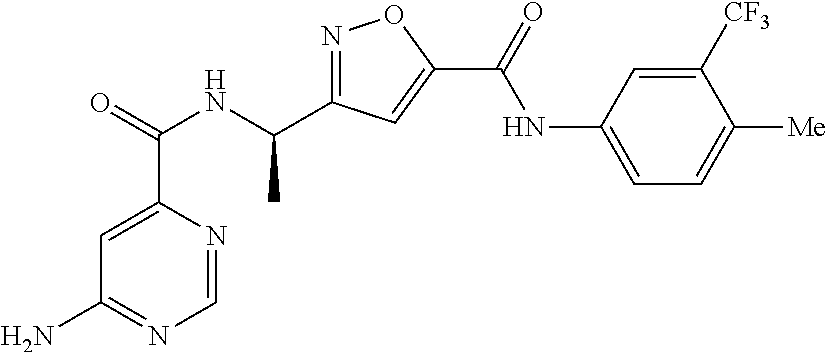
C1=NC(C(=O)NC(C2=NOC(C(=O)NC3=CC=C([Me])C([CF3])=C3)=C2)C)=CC(N)=N1
